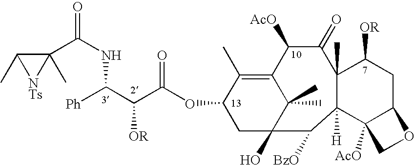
C12=C(C)C(OC(C(C([Ph])NC(=O)C3(C)C(C)[NTs]3)[OR])=O)CC(O)(C1(C)C)C([BzO])C1([H])C(C)(C(=O)C2[AcO])C([OR])CC2C1([AcO])CO2
